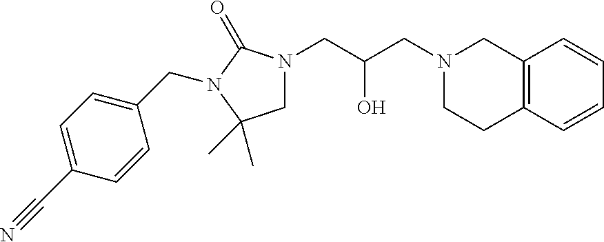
C12=C(C=CC=C1)CCN(CC(CN1CC(C)(C)N(CC3=CC=C(C#N)C=C3)C1=O)O)C2
